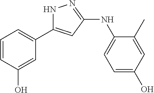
C1=CC(O)=CC(C2=CC(NC3=CC=C(O)C=C3C)=NN2)=C1
